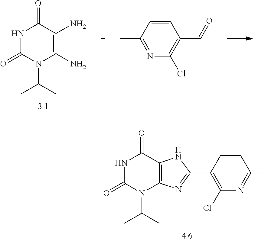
N1C(=O)N(C(C)C)C2=C(C1=O)NC(C1=C(Cl)N=C(C)C=C1)=N2.N1C(=O)N(C(C)C)C(N)=C(N)C1=O.C1=CC(C)=NC(Cl)=C1C=O
